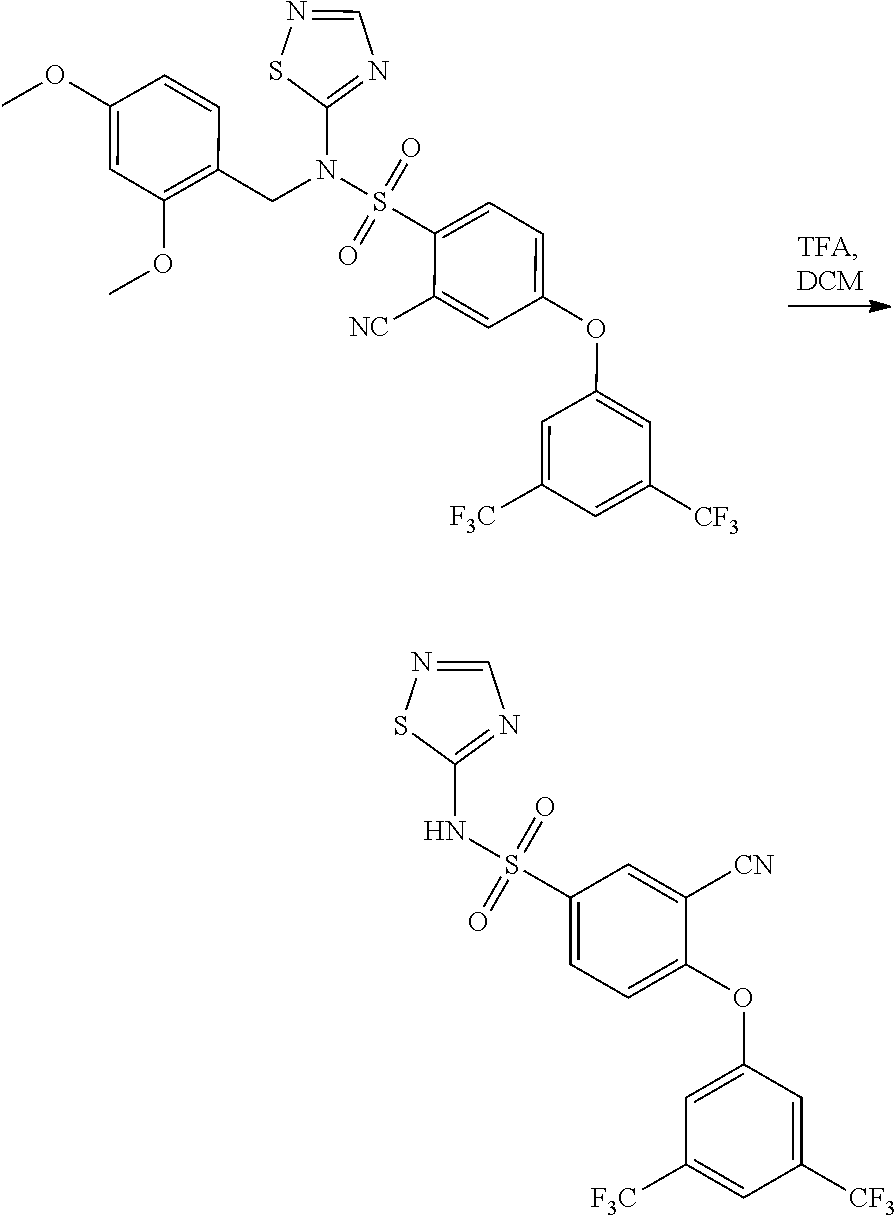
C1=C([CF3])C=C(OC2=CC=C(S(=O)(=O)N(C3=NC=NS3)CC3=C(OC)C=C(OC)C=C3)C([NC])=C2)C=C1[F3C].C1(S(NC2=NC=NS2)(=O)=O)=CC=C(OC2=CC([F3C])=CC([CF3])=C2)C([CN])=C1
